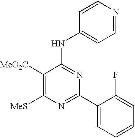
C1([MeS])=C([MeO2C])C(NC2=CC=NC=C2)=NC(C2=CC=CC=C2F)=N1
